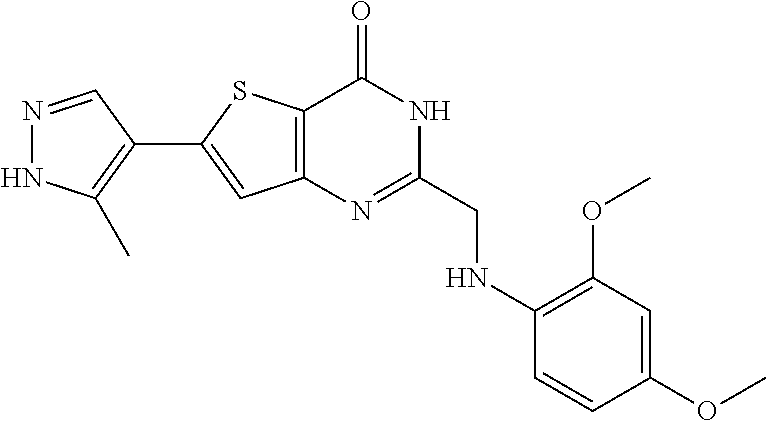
N1=CC(C2=CC3=C(S2)C(=O)NC(CNC2=C(OC)C=C(OC)C=C2)=N3)=C(C)N1
